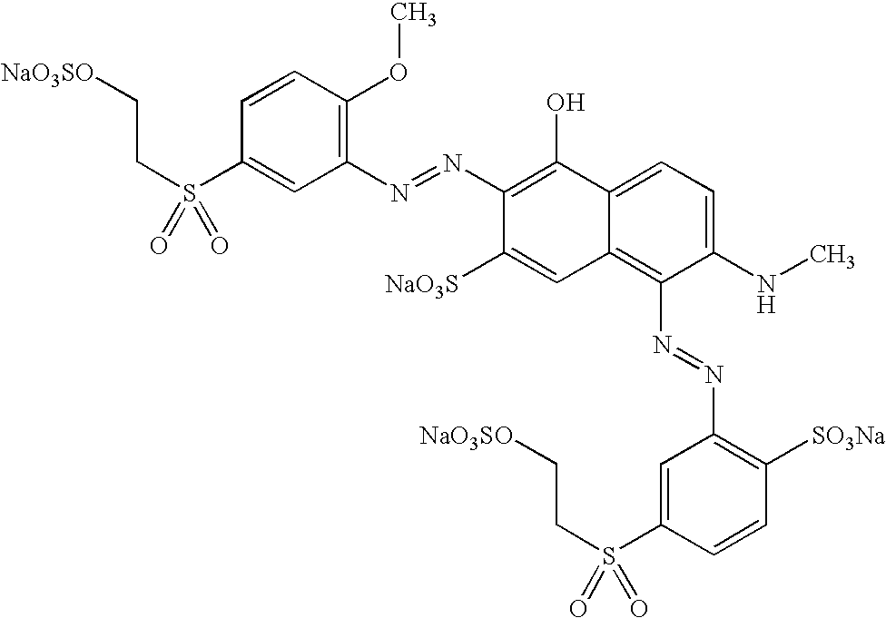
C1=CC(OC)=C(N=NC2=C(O)C3=CC=C(NC)C(N=NC4=C([SO3Na])C=CC(S(CC[NaO3SO])(=O)=O)=C4)=C3C=C2[NaO3S])C=C1S(CC[NaO3SO])(=O)=O
